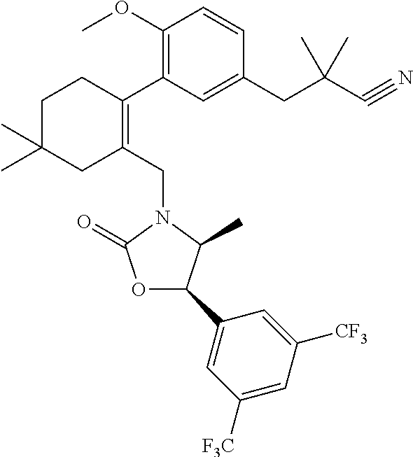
C1(OC)=C(C2=C(CN3C(=O)OC(C4=CC([F3C])=CC([CF3])=C4)C3C)CC(C)(C)CC2)C=C(CC(C#N)(C)C)C=C1
